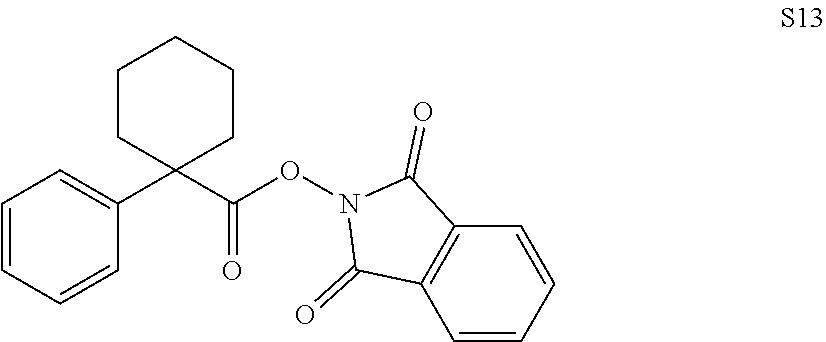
C1=CC=CC(C2(C(ON3C(=O)C4=C(C3=O)C=CC=C4)=O)CCCCC2)=C1
